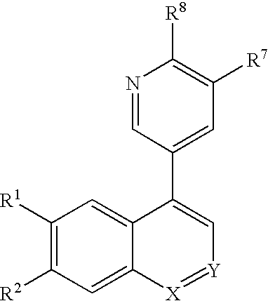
N1=CC(C2=C[Y]=[X]C3=CC([R2])=C([R1])C=C23)=CC([R7])=C1[R8]
